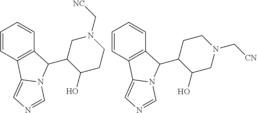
C1=CC2=C(C=C1)C(C1C(O)CCN(C[NC])C1)N1C2=CN=C1.C1=CC2=C(C=C1)C(C1C(O)CN(C[CN])CC1)N1C2=CN=C1
